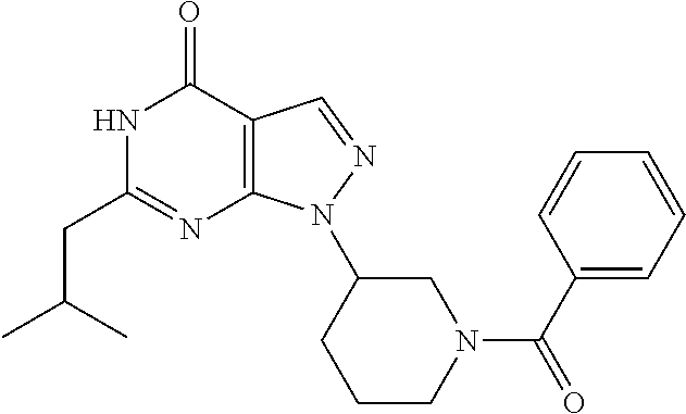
N1C(CC(C)C)=NC2=C(C1=O)C=NN2C1CCCN(C(C2=CC=CC=C2)=O)C1
